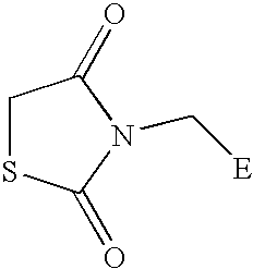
C1SC(=O)N(C[E])C1=O
